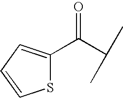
C(=O)(C(C)C)C1=CC=CS1
